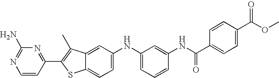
C1=CC(C2=C(C)C3=CC(NC4=CC=CC(NC(C5=CC=C(C(OC)=O)C=C5)=O)=C4)=CC=C3S2)=NC(N)=N1
